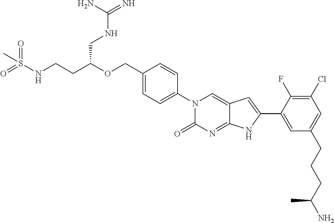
O=S(NCCC(OCC1=CC=C(N2C(=O)N=C3C(=C2)C=C(C2=CC(CCCC(N)C)=CC(Cl)=C2F)N3)C=C1)CNC(=N)N)(=O)C
